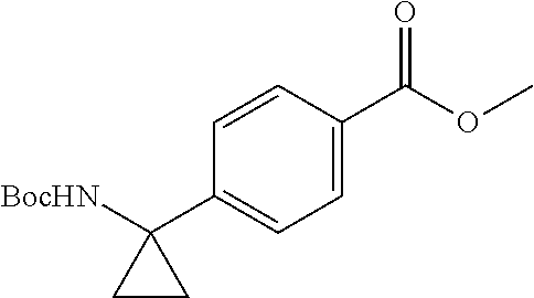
C1=C(C(OC)=O)C=CC(C2([BocHN])CC2)=C1
